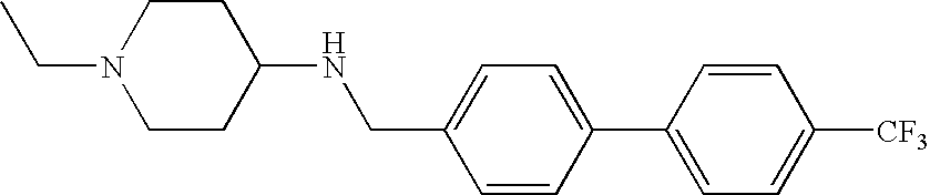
C1CC(NCC2=CC=C(C3=CC=C([CF3])C=C3)C=C2)CCN1CC
